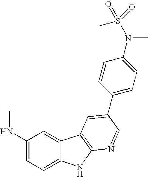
C1(NC)=CC=C2C(=C1)C1=C(N2)N=CC(C2=CC=C(N(C)S(=O)(=O)C)C=C2)=C1
